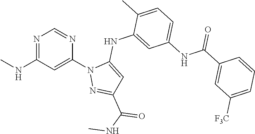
N1=C(NC)C=C(N2N=C(C(NC)=O)C=C2NC2=CC(NC(C3=CC([F3C])=CC=C3)=O)=CC=C2C)N=C1
